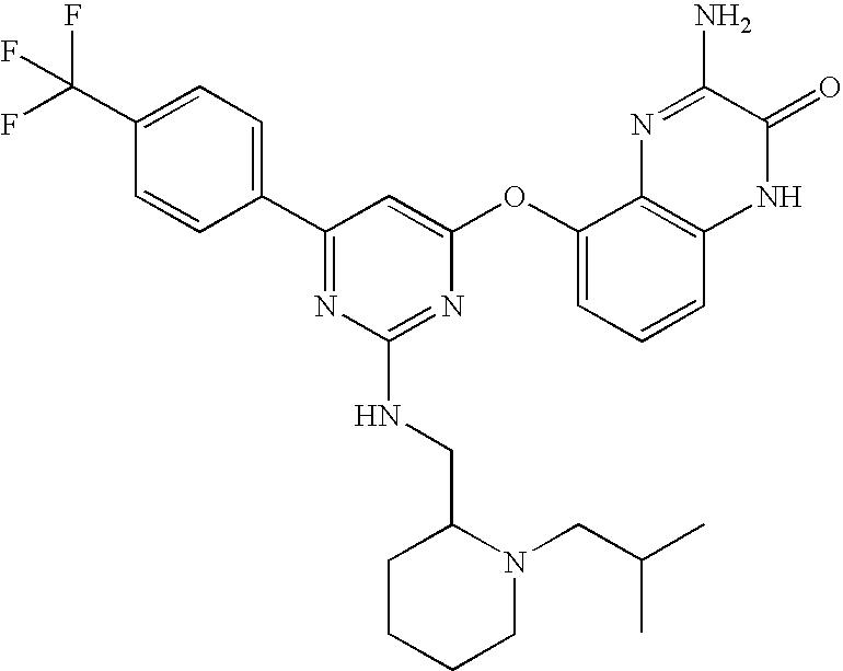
C1=CC(C(F)(F)F)=CC=C1C1=NC(NCC2CCCCN2CC(C)C)=NC(OC2=CC=CC3=C2N=C(N)C(=O)N3)=C1
